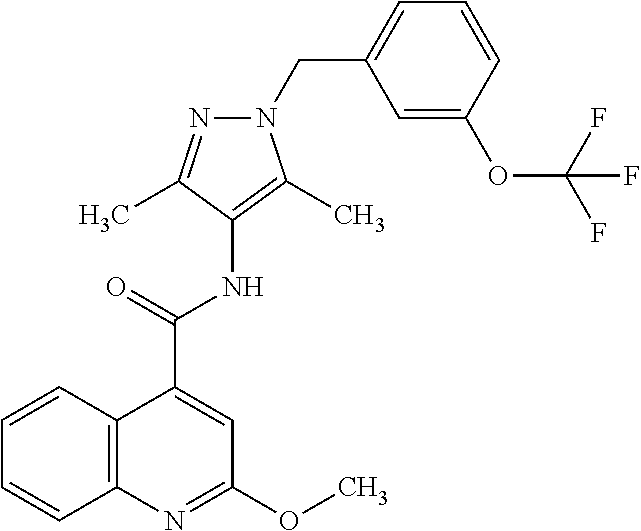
C12=C(N=C(OC)C=C1C(=O)NC1=C(C)N(CC3=CC=CC(OC(F)(F)F)=C3)N=C1C)C=CC=C2
